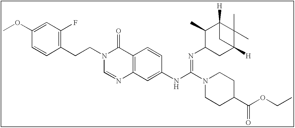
C1(OC)=CC(F)=C(CCN2C=NC3=C(C2=O)C=CC(NC(N2CCC(C(OCC)=O)CC2)=NC2CC4([H])C(C)(C)C([H])(C2C)C4)=C3)C=C1
